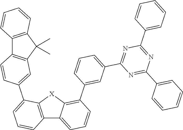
C12=C(C(C)(C)C3=C1C=CC(C1=CC=CC4=C1[X]C1=C(C5=CC(C6=NC(C7=CC=CC=C7)=NC(C7=CC=CC=C7)=N6)=CC=C5)C=CC=C41)=C3)C=CC=C2
